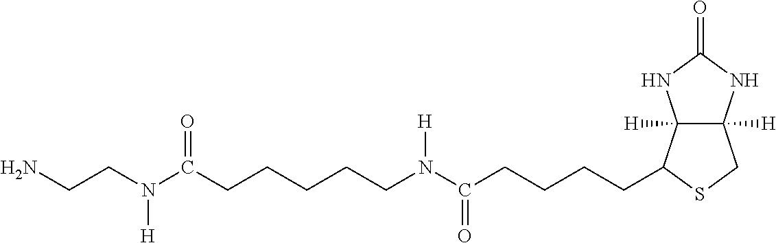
N(C(CCCCC1C2([H])C([H])(CS1)NC(=O)N2)=O)(CCCCCC(N(CCN)[H])=O)[H]
